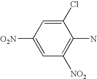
C1(Cl)=CC([O2N])=CC([NO2])=C1N
